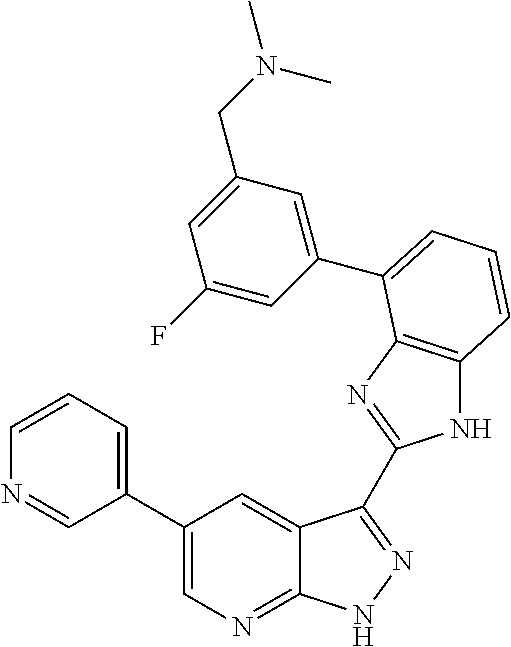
C1(C2=CN=C3C(=C2)C(C2=NC4=C(N2)C=CC=C4C2=CC(CN(C)C)=CC(F)=C2)=NN3)=CC=CN=C1
